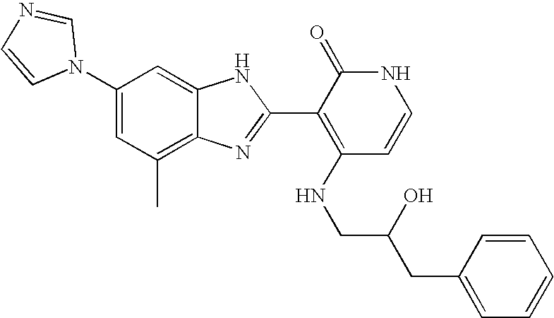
C1(C)=C2C(=CC(N3C=NC=C3)=C1)NC(C1=C(NCC(O)CC3=CC=CC=C3)C=CNC1=O)=N2
